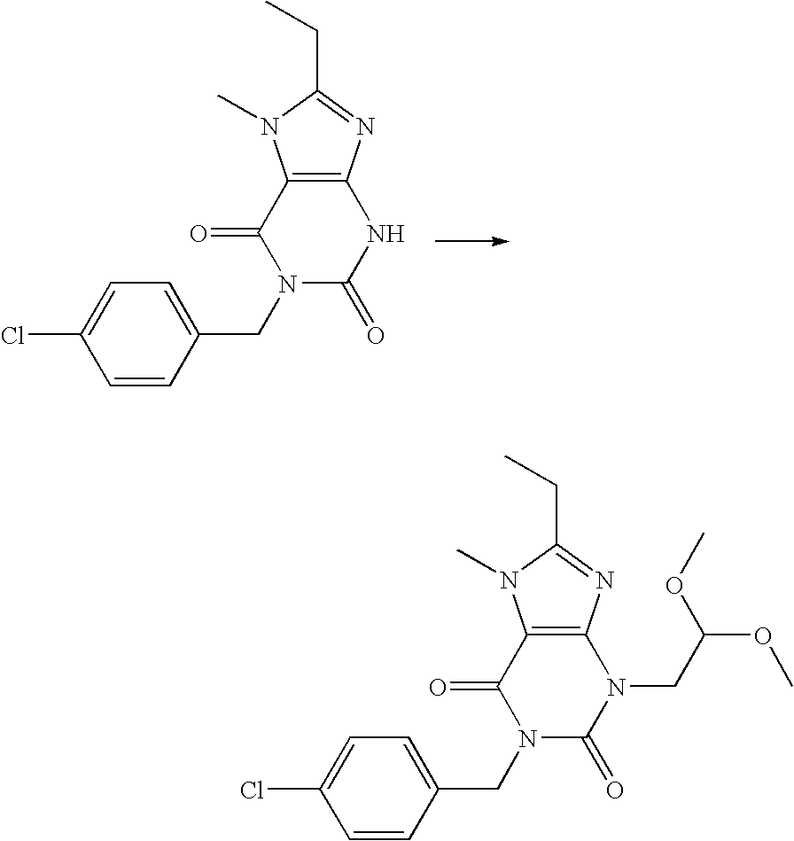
C12=C(N=C(CC)N1C)NC(=O)N(CC1=CC=C(Cl)C=C1)C2=O.C12=C(N=C(CC)N1C)N(CC(OC)OC)C(=O)N(CC1=CC=C(Cl)C=C1)C2=O
